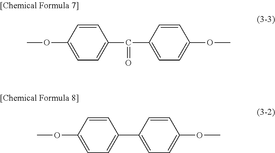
COC1=CC=C(C(=O)C2=CC=C(OC)C=C2)C=C1.COC1=CC=C(C2=CC=C(OC)C=C2)C=C1
